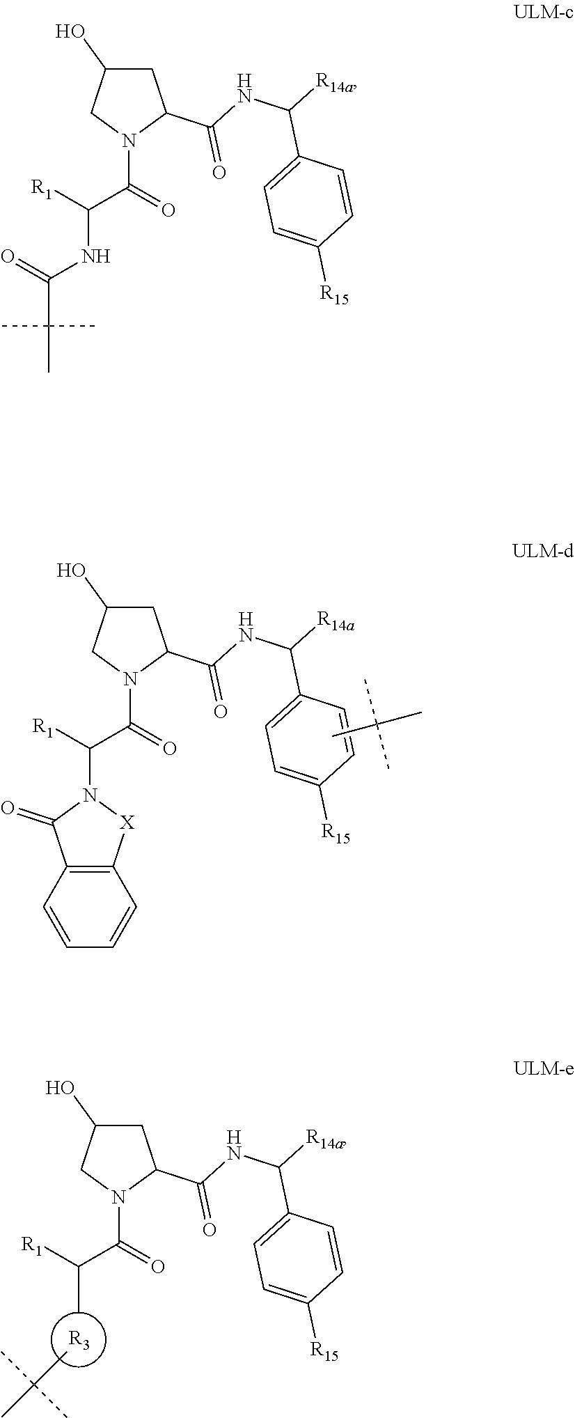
C1C(O)CN(C(=O)C([R1])N2C(=O)C3=C([X]2)C=CC=C3)C1C(NC([R14a])C1=CC=C([R15])C=C1)=O.CC(C)(C)C.C1C(O)CN(C(=O)C([R1])C)C1C(NC([R14a])C1=CC=C([R15])C=C1)=O.[R3].CC(C)(C)C.C1C(O)CN(C(=O)C([R1])NC(C(C)(C)C)=O)C1C(NC([R14a])C1=CC=C([R15])C=C1)=O
